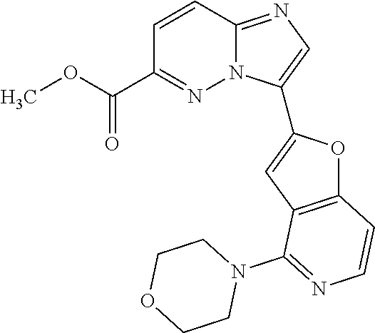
C12=C(C=C(C3=CN=C4N3N=C(C(=O)OC)C=C4)O1)C(N1CCOCC1)=NC=C2
